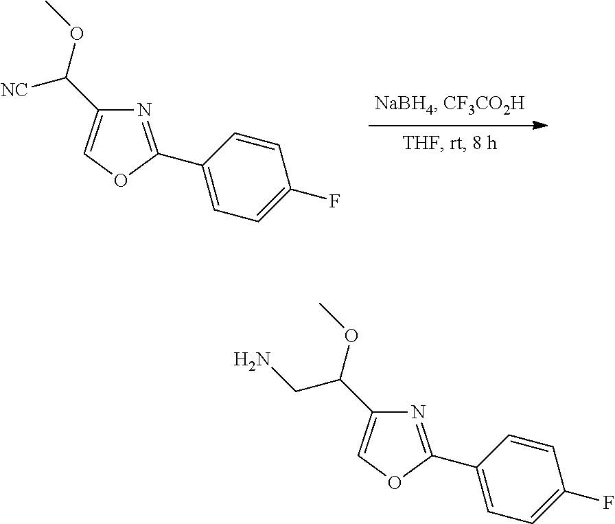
C1(C2=NC(C(OC)[NC])=CO2)=CC=C(F)C=C1.C1(C2=NC(C(OC)CN)=CO2)=CC=C(F)C=C1
